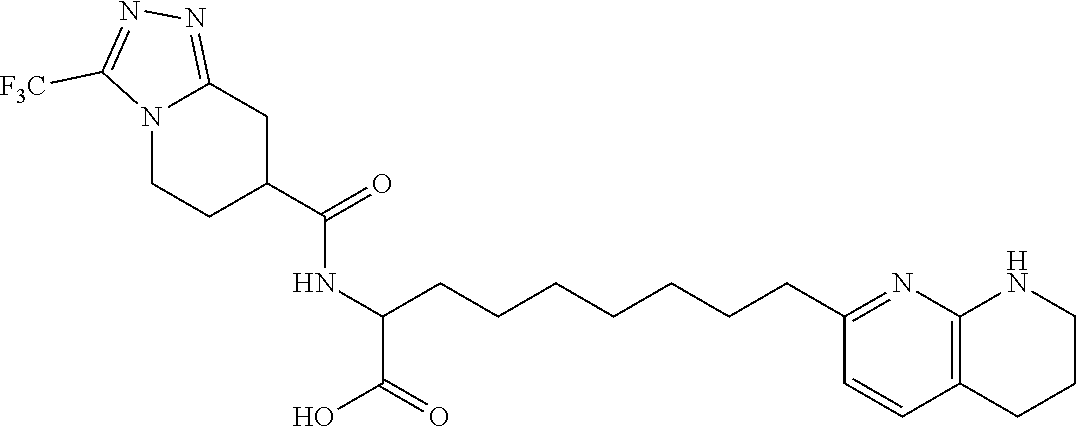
C1(C(=O)NC(C(=O)O)CCCCCCCC2=NC3=C(C=C2)CCCN3)CC2=NN=C([F3C])N2CC1
